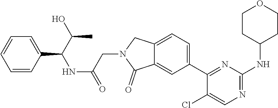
C12=CC(C3=NC(NC4CCOCC4)=NC=C3Cl)=CC=C1CN(CC(NC(C1=CC=CC=C1)C(O)C)=O)C2=O
